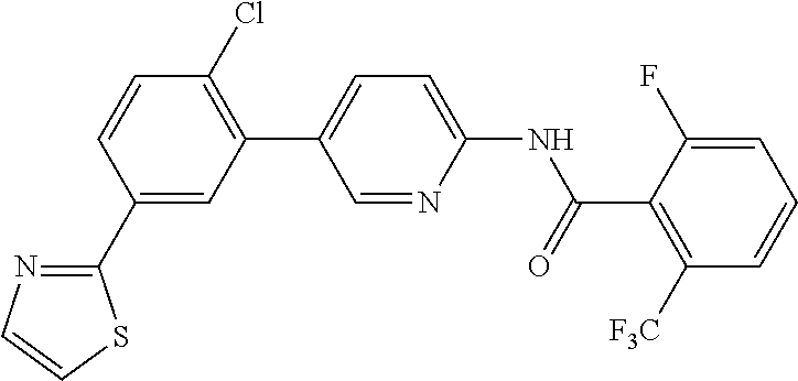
C1(C2=CC(C3=CC=C(NC(C4=C([F3C])C=CC=C4F)=O)N=C3)=C(Cl)C=C2)=NC=CS1
